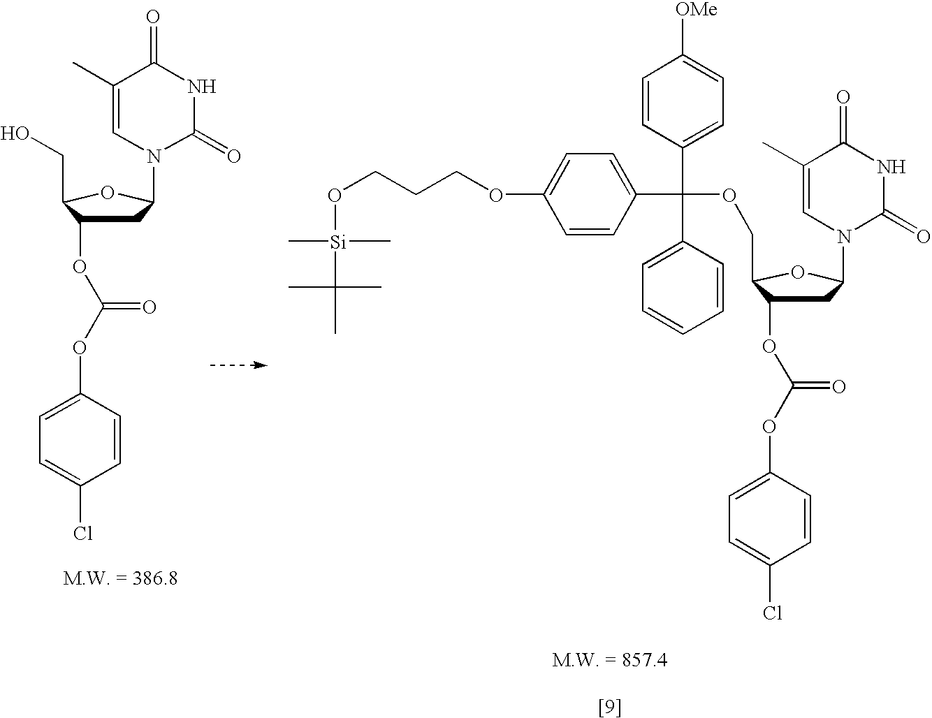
C1(C)=CN(C2CC(OC(=O)OC3=CC=C(Cl)C=C3)C(CO)O2)C(=O)NC1=O.O(CCCOC1=CC=C(C(C2=CC=C([OMe])C=C2)(C2=CC=CC=C2)OCC2C(OC(=O)OC3=CC=C(Cl)C=C3)CC(N3C(=O)NC(=O)C(C)=C3)O2)C=C1)[Si](C)(C)C(C)(C)C
